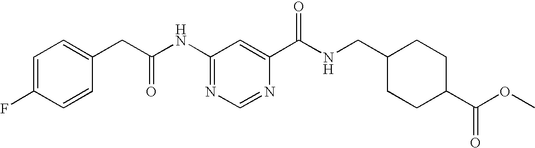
C1(NC(CC2=CC=C(F)C=C2)=O)=NC=NC(C(NCC2CCC(C(OC)=O)CC2)=O)=C1
